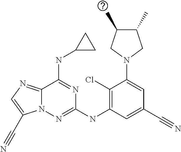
C1(Cl)=C(NC2=NN3C(=NC=C3C#N)C(NC3CC3)=N2)C=C(C#N)C=C1N1CC(C)C(C)C1
